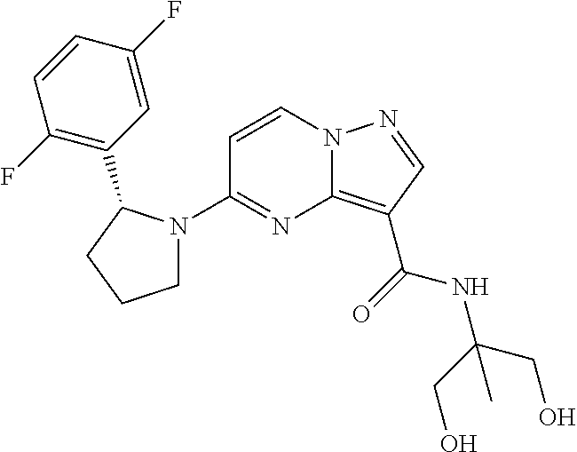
C1=CC(F)=C(C2N(C3=NC4=C(C(NC(CO)(CO)C)=O)C=NN4C=C3)CCC2)C=C1F
